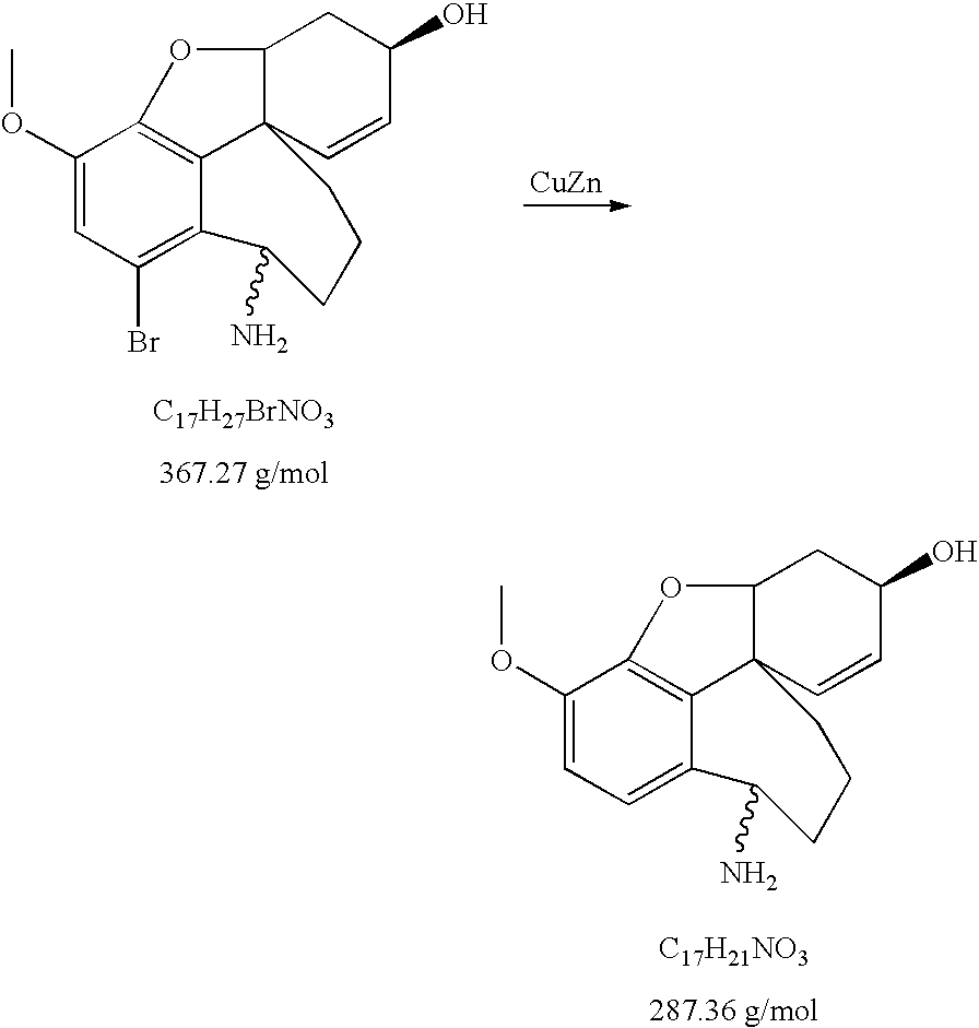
C1(OC)=CC(Br)=C2C3=C1OC1C3(C=CC(O)C1)CCCC2N.[C17H27BrNO3].[367.27 g/mol].[CuZn].C1(OC)=CC=C2C3=C1OC1C3(C=CC(O)C1)CCCC2N.[C17H21NO3].[287.36 g/mol]
